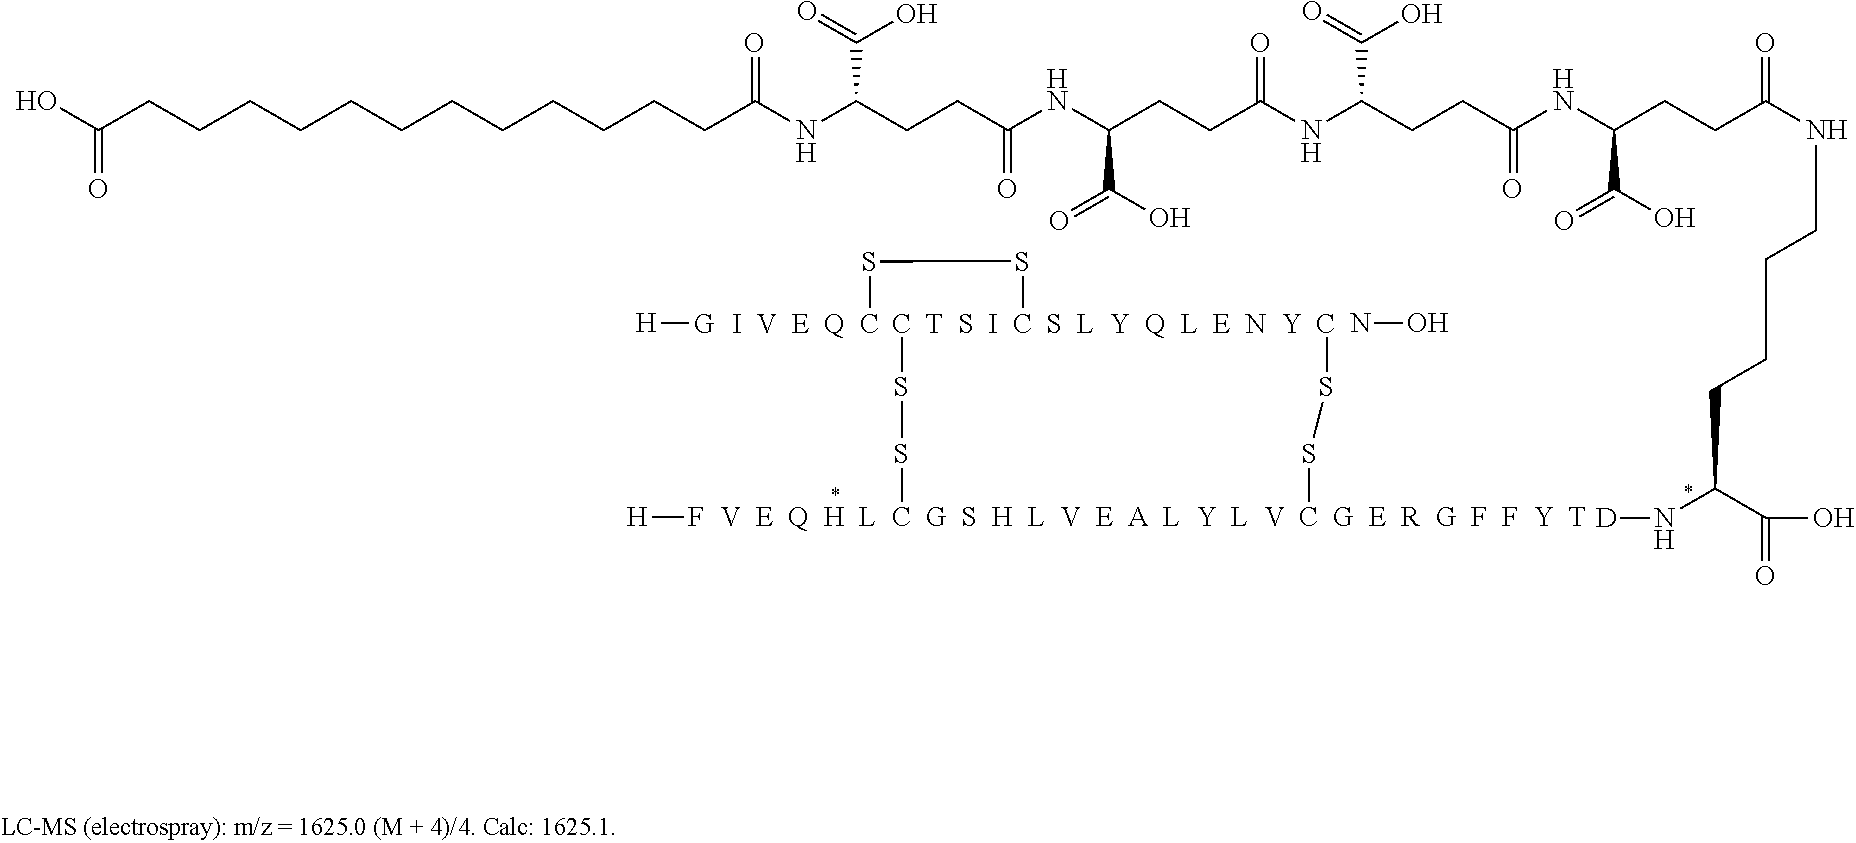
[H]F.[H][G].NO.[V  E  Q  H  L  C  G  S  H  L  V  E  A  L  Y  L  V  C  G  E  R  G  F  F  Y  T](SSC)SS[T  S  I  C  S  L  Y  Q  L  E  N  Y  C]SS[I  V  E  Q  C].C(CCCCCCCCCCC(NC(CCC(NC(CCC(NC(CCC(=O)NC(CCC(NCCCCC(N[D])C(=O)O)=O)C(O)=O)C(=O)O)=O)C(O)=O)=O)C(=O)O)=O)CC(O)=O
